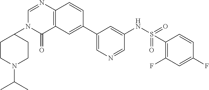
C1(=O)C2=C(N=CN1C1CCN(C(C)C)CC1)C=CC(C1=CN=CC(NS(=O)(=O)C3=C(F)C=C(F)C=C3)=C1)=C2
